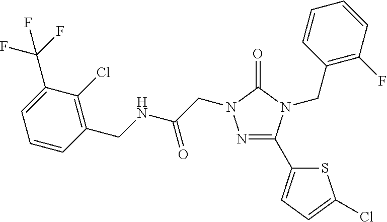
N1=C(C2=CC=C(Cl)S2)N(CC2=C(F)C=CC=C2)C(=O)N1CC(=O)NCC1=C(Cl)C(C(F)(F)F)=CC=C1
